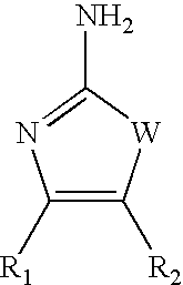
C1([R1])=C([R2])[W]C(N)=N1
